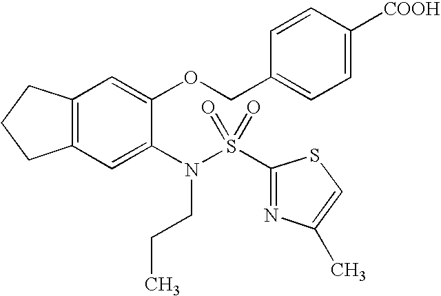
C12=C(C=C(N(S(C3=NC(C)=CS3)(=O)=O)CCC)C(OCC3=CC=C([COOH])C=C3)=C1)CCC2
